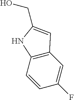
C1=CC(F)=CC2=C1NC(CO)=C2
